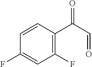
C1(F)=C(C(C=O)=O)C=CC(F)=C1
